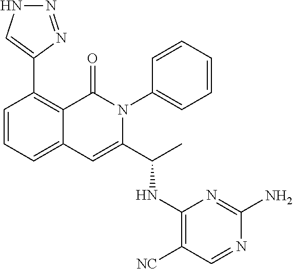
C1(C2=CNN=N2)=C2C(=CC=C1)C=C(C(C)NC1=C([NC])C=NC(N)=N1)N(C1=CC=CC=C1)C2=O
